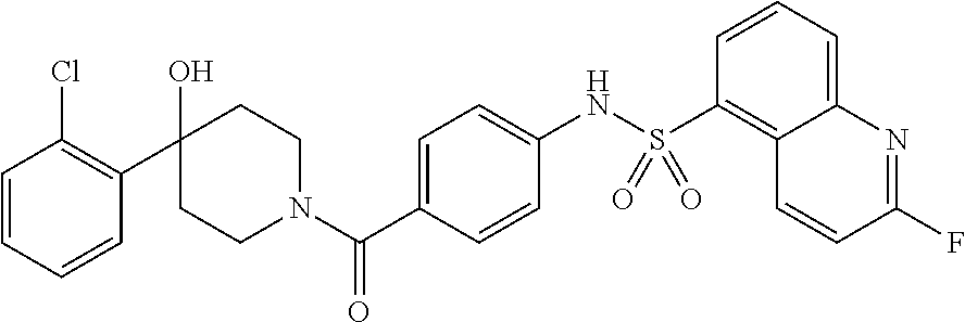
C1(O)(C2=C(Cl)C=CC=C2)CCN(C(C2=CC=C(NS(C3=C4C(=CC=C3)N=C(F)C=C4)(=O)=O)C=C2)=O)CC1
